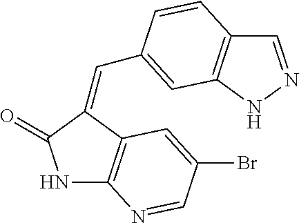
N1C2=C(C(=CC3=CC4=C(C=NN4)C=C3)C1=O)C=C(Br)C=N2
